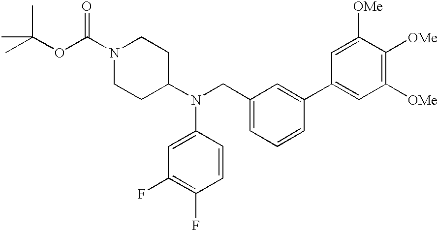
N1(C(OC(C)(C)C)=O)CCC(N(CC2=CC=CC(C3=CC([OMe])=C([OMe])C([OMe])=C3)=C2)C2=CC(F)=C(F)C=C2)CC1
